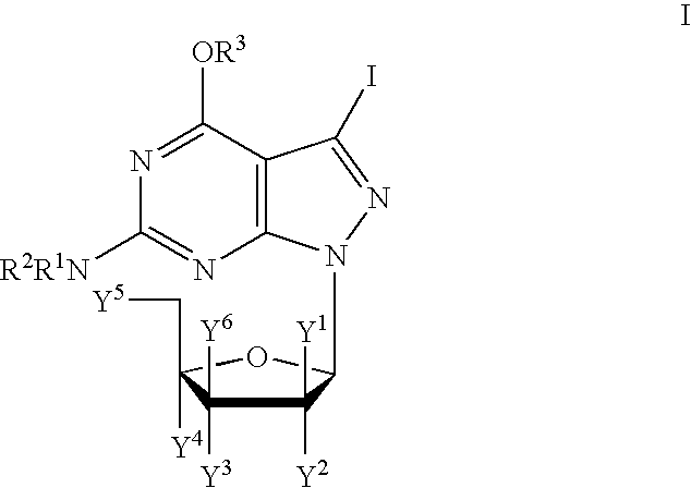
C12=C(C([OR3])=NC([R2R1N])=N1)C(I)=NN2C1C([Y1])([Y2])C([Y3])([Y6])C(C[Y5])([Y4])O1
